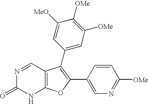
N1=CC2=C(NC1=O)OC(C1=CN=C([OMe])C=C1)=C2C1=CC([OMe])=C([OMe])C([MeO])=C1
